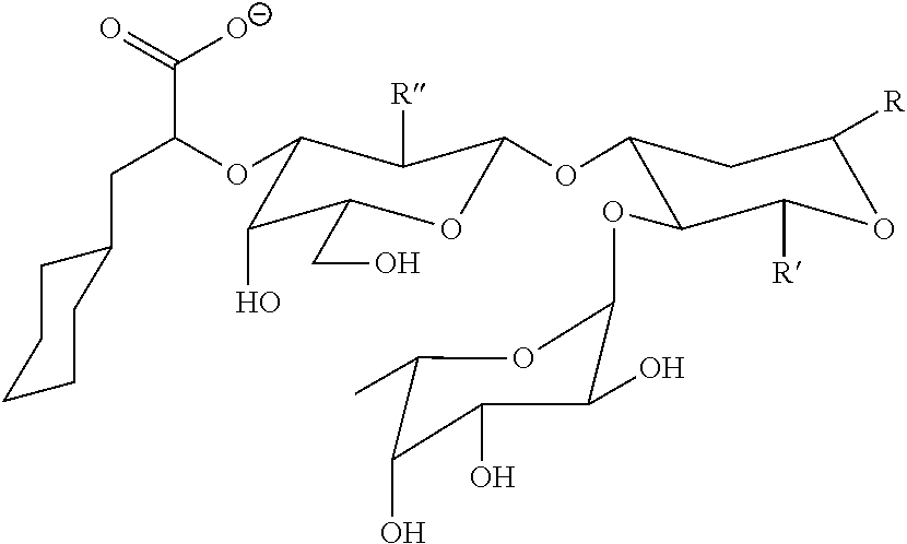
C1([R])OC([R])C(OC2OC(C)C(O)C(O)C2O)C(OC2C([R])C(OC(CC3CCCCC3)C(=O)[O-])C(O)C(CO)O2)C1
